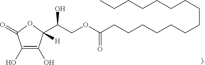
C1(O)=C(O)C(C(COC(CCCCCCCCCCCCCCC)=O)O)([H])OC1=O
